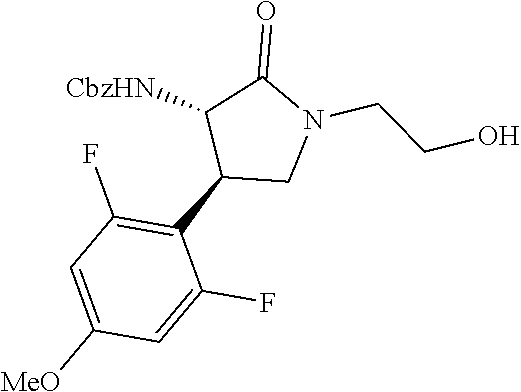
C1(C2CN(CCO)C(=O)C2[CbzHN])=C(F)C=C([MeO])C=C1F
